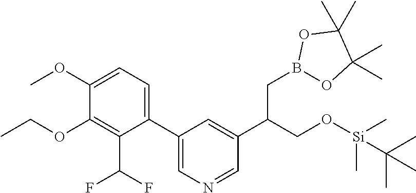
C1(C2=CN=CC(C(CO[Si](C)(C)C(C)(C)C)CB3OC(C)(C)C(C)(C)O3)=C2)=CC=C(OC)C(OCC)=C1C(F)F
